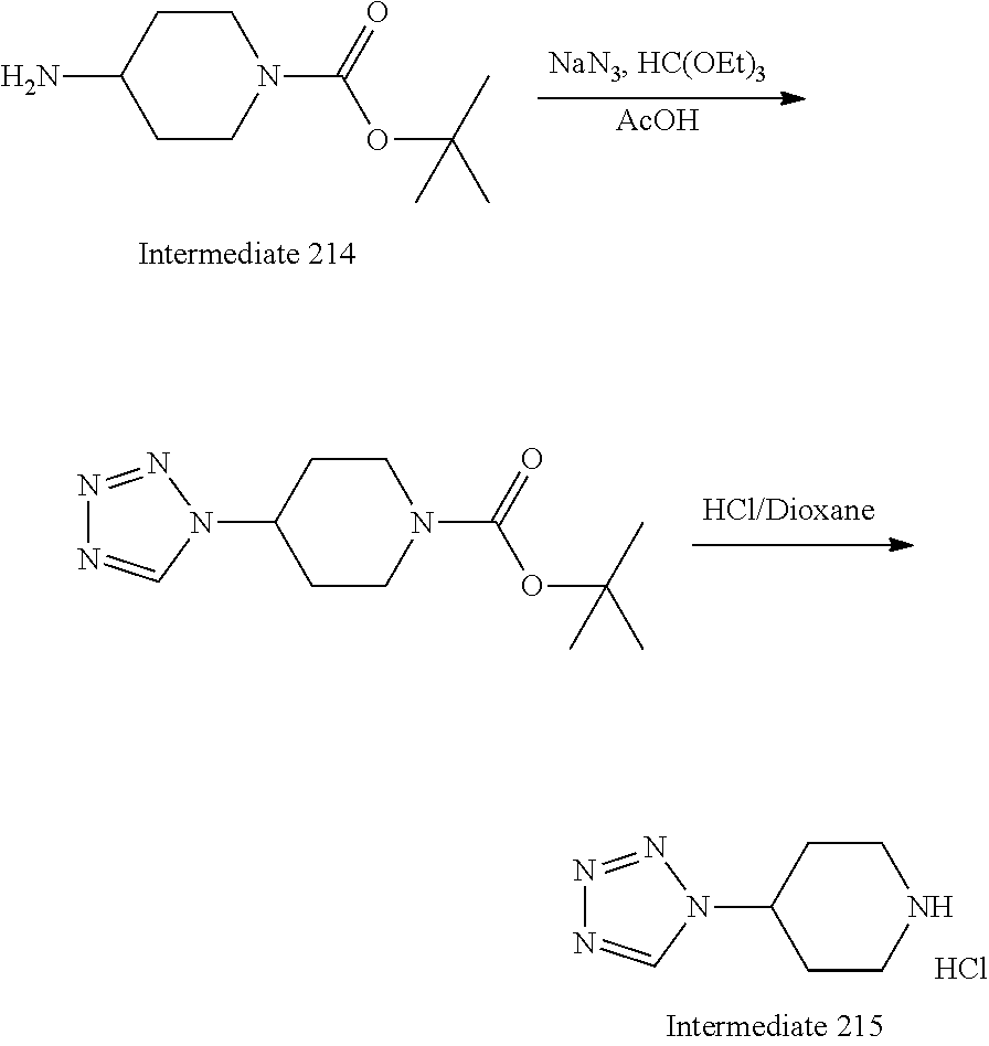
C1CC(N)CCN1C(=O)OC(C)(C)C.[AcOH].C1CC(N2N=NN=C2)CCN1C(=O)OC(C)(C)C.C1CC(N2N=NN=C2)CCN1.Cl
